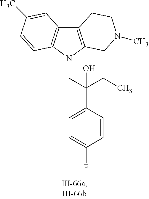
C12=C(N(CC(C3=CC=C(F)C=C3)(O)CC)C3=C1C=C(C)C=C3)CN(C)CC2
